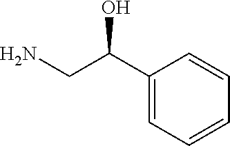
C1(C(CN)O)=CC=CC=C1
